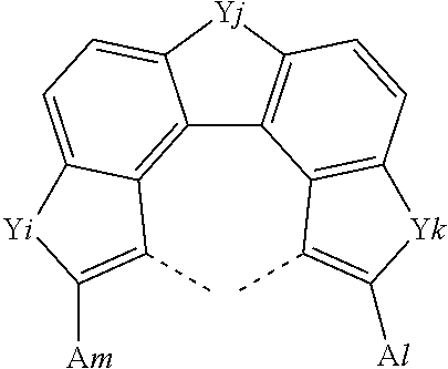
C12=C3C(=CC=C1[Yj]C1=C2C2=C(C=C1)[Yk]C([Al])=C2C)[Yi]C([Am])=C3C
